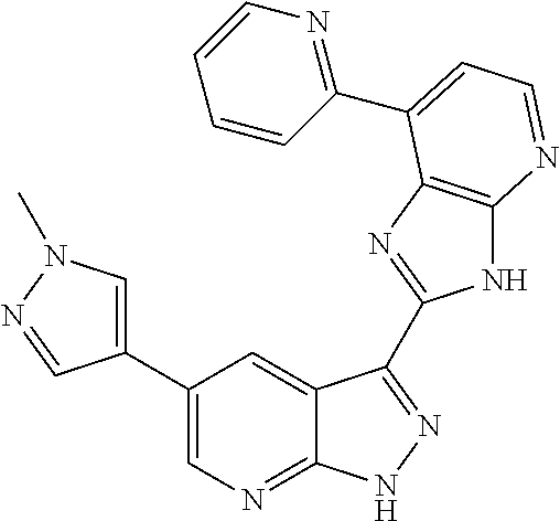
C1(C2=CN=C3C(=C2)C(C2=NC4=C(N2)N=CC=C4C2=NC=CC=C2)=NN3)=CN(C)N=C1
